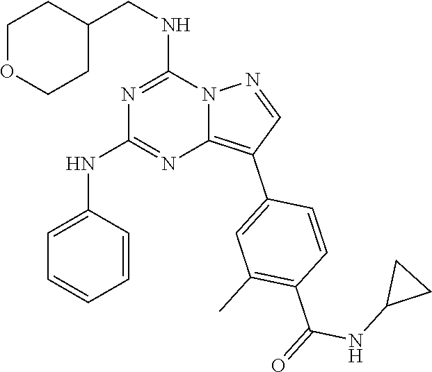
C1OCCC(CNC2=NC(NC3=CC=CC=C3)=NC3=C(C4=CC(C)=C(C(=O)NC5CC5)C=C4)C=NN23)C1
